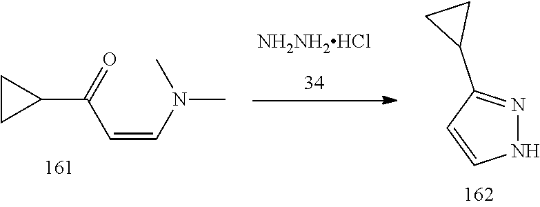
C1(C(=O)C=CN(C)C)CC1.[NH2NH2HCl].N1N=C(C2CC2)C=C1
